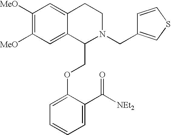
C1([MeO])=C([MeO])C=C2C(=C1)CCN(CC1=CSC=C1)C2COC1=CC=CC=C1C(=O)[NEt2]
